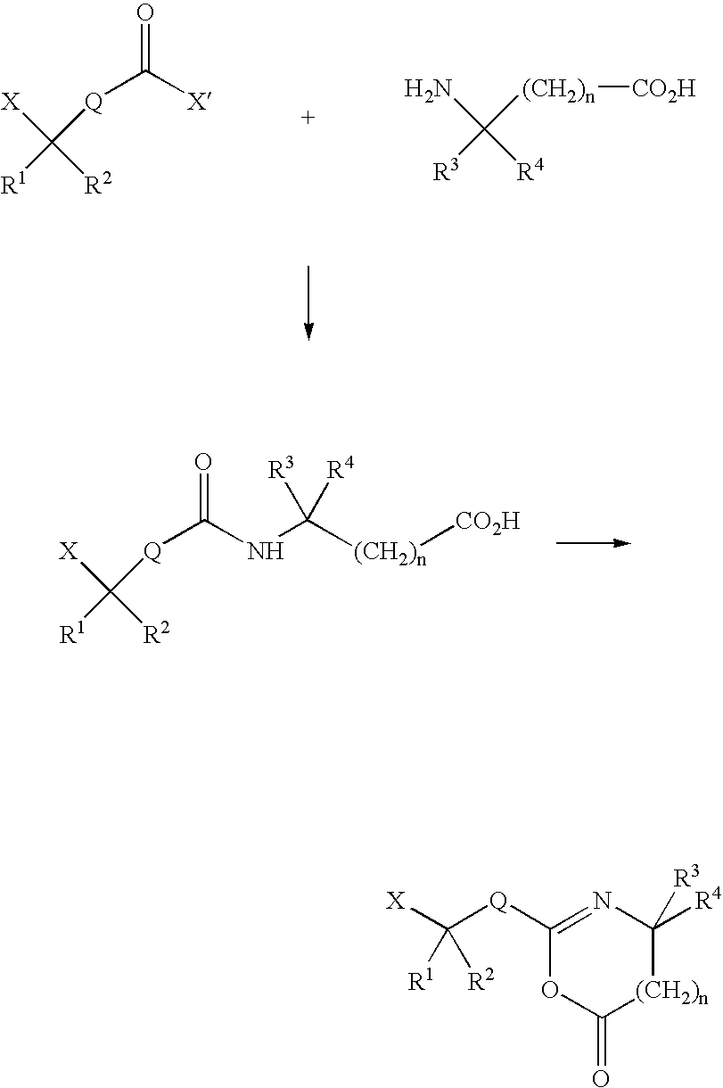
[X]C([R2])([Q]C([X])=O)[R1].NC([R4])([(CH2)n][CO2H])[R3].[X]C([R2])([Q]C(NC([(CH2)n][CO2H])([R3])[R4])=O)[R1].[X]C([Q]C1=NC([R3])([R4])[(CH2)n]C(=O)O1)([R1])[R2]
